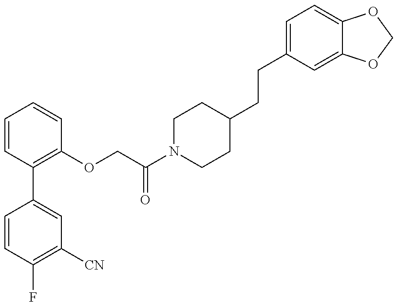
C1=CC(F)=C([CN])C=C1C1=C(OCC(N2CCC(CCC3=CC=C4C(=C3)OCO4)CC2)=O)C=CC=C1
